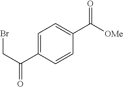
C1=C(C(CBr)=O)C=CC(C([OMe])=O)=C1
